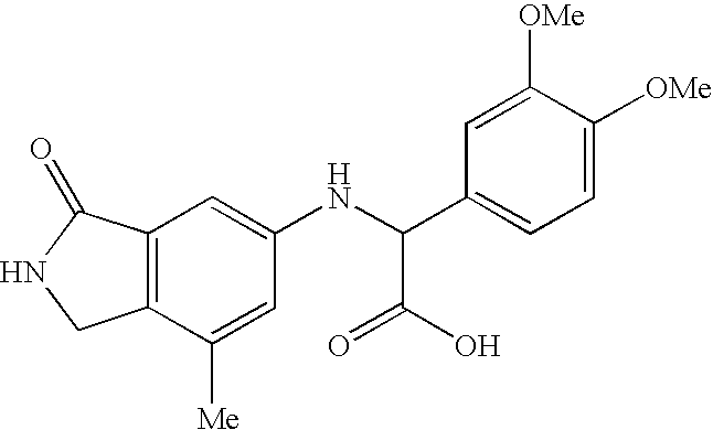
C12=C(C([Me])=CC(NC(C(O)=O)C3=CC=C([OMe])C([OMe])=C3)=C1)CNC2=O
